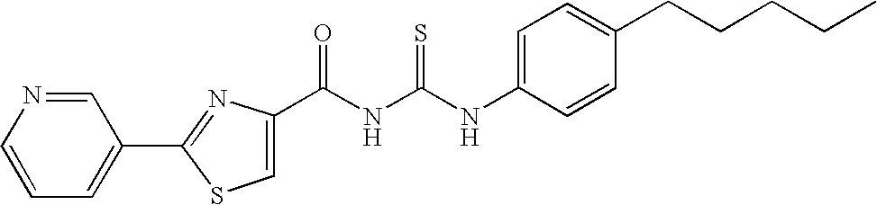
C(NC(NC1=CC=C(CCCCC)C=C1)=S)(=O)C1=CSC(C2=CC=CN=C2)=N1
